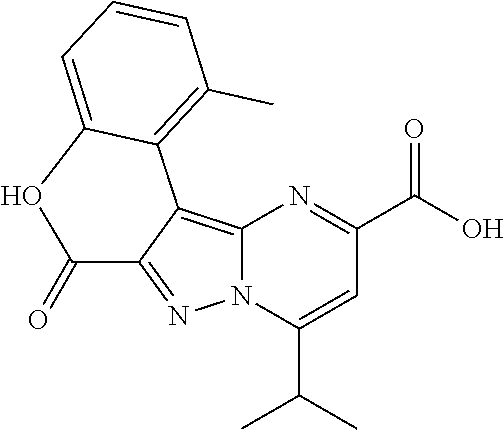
C12=C3C(=NN1C(C(C)C)=CC(C(O)=O)=N2)C(=O)OC1=CC=CC(C)=C31
